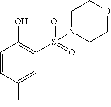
C1=CC(F)=CC(S(=O)(=O)N2CCOCC2)=C1O
